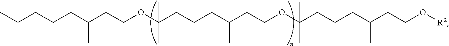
CC(CCCC(CCOC(CCCC(CCOC(CCCC(CCO[R2])C)(C)C)C)(C)C)C)C
